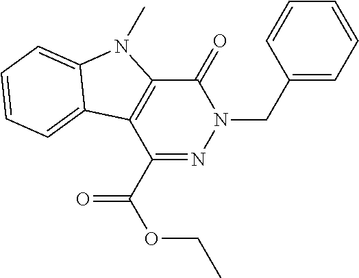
C1(CN2C(=O)C3=C(C(C(OCC)=O)=N2)C2=CC=CC=C2N3C)=CC=CC=C1
